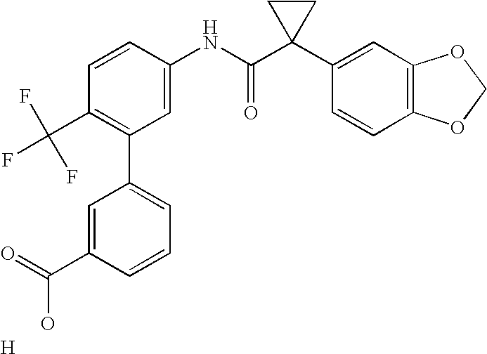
C1=CC(NC(C2(C3=CC4=C(C=C3)OCO4)CC2)=O)=CC(C2=CC=CC(C(=O)O)=C2)=C1C(F)(F)F.[H]
